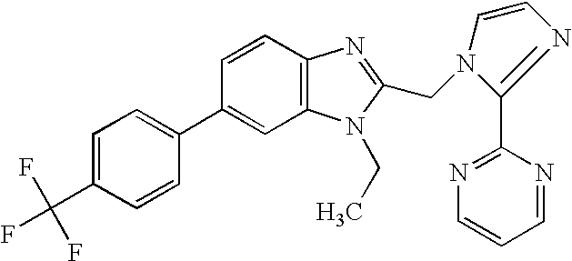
C1=CC2=C(C=C1C1=CC=C(C(F)(F)F)C=C1)N(CC)C(CN1C(C3=NC=CC=N3)=NC=C1)=N2
